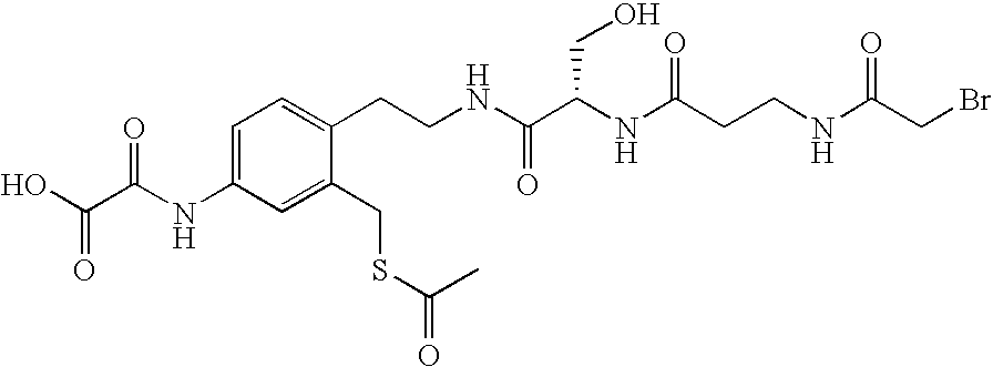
OC(C(NC1=CC=C(CCNC(C(NC(CCNC(CBr)=O)=O)CO)=O)C(CSC(=O)C)=C1)=O)=O
